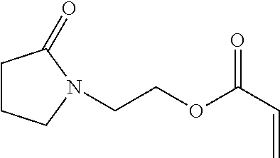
C1CCN(CCOC(C=C)=O)C1=O
